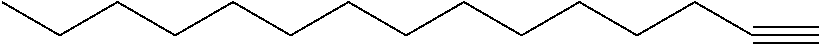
C(CCCCCC#C)CCCCCCC
